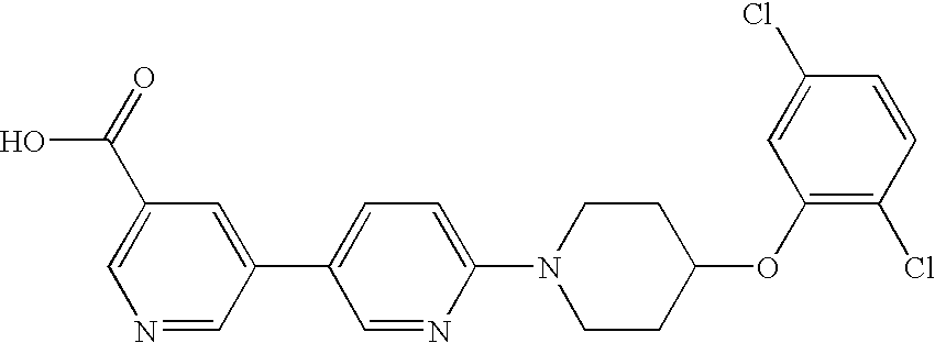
OC(=O)C1=CN=CC(C2=CC=C(N3CCC(OC4=C(Cl)C=CC(Cl)=C4)CC3)N=C2)=C1
